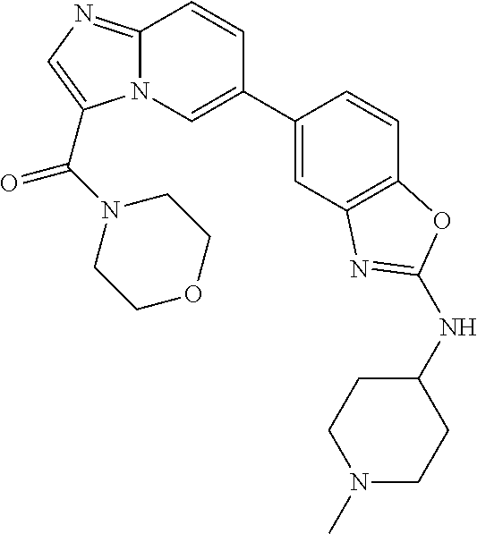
N12C(=NC=C1C(=O)N1CCOCC1)C=CC(C1=CC3=C(C=C1)OC(NC1CCN(C)CC1)=N3)=C2
